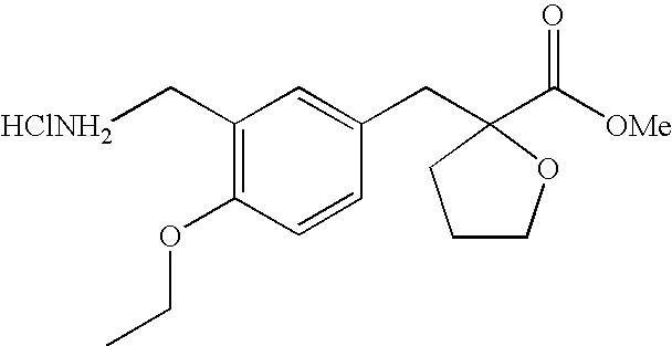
[HClNH2]CC1=C(OCC)C=CC(CC2(C(=O)[OMe])OCCC2)=C1
